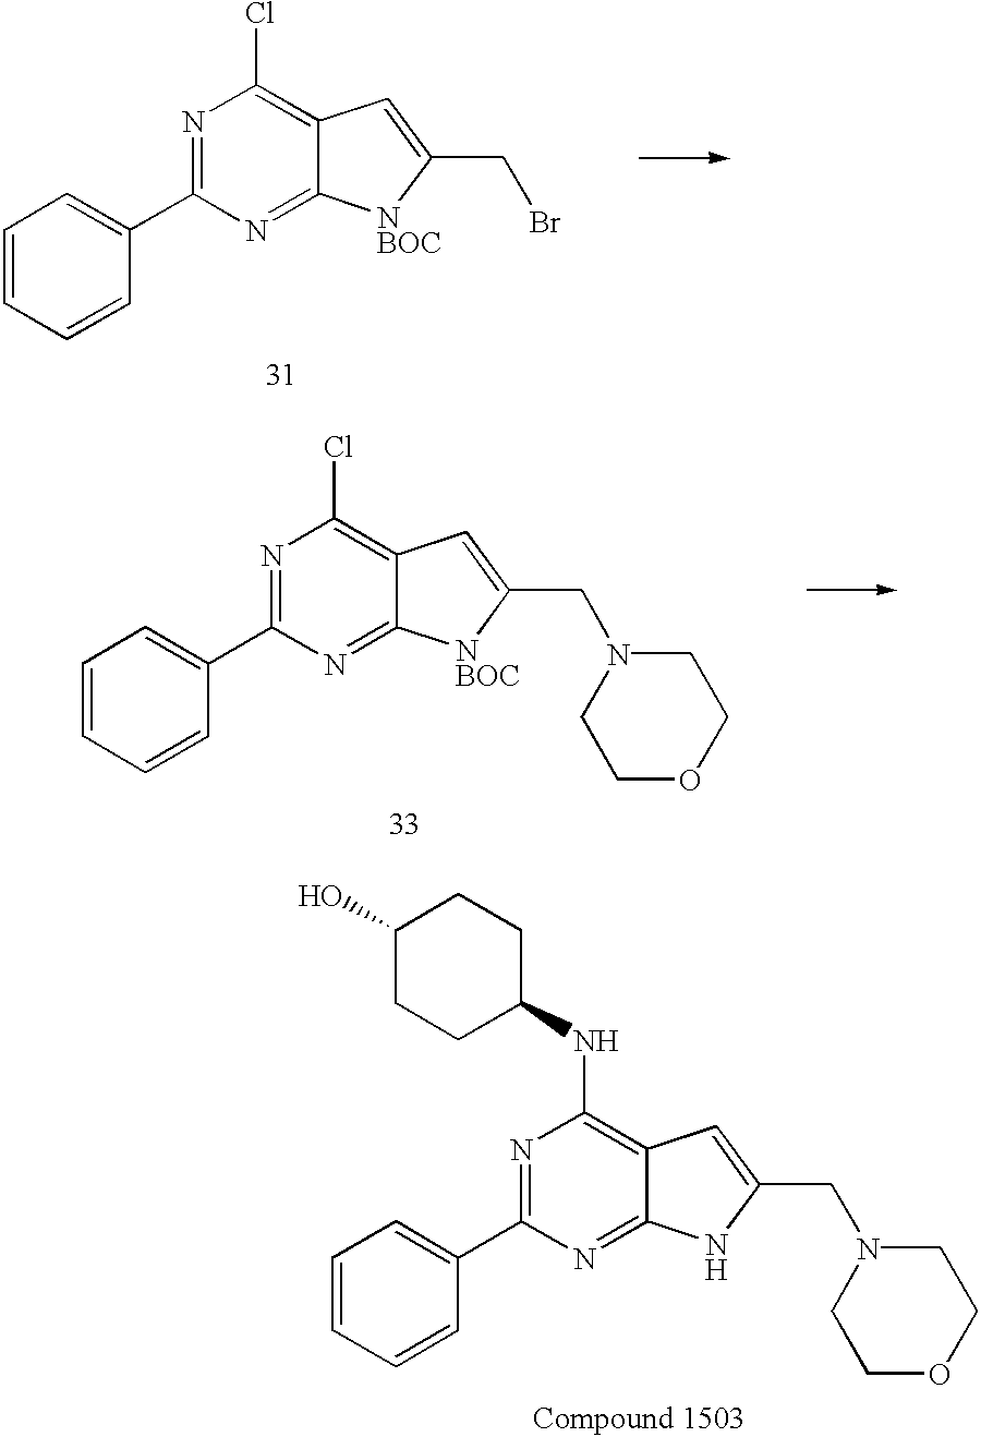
C1=CC=CC(C2=NC(Cl)=C3C(=N2)[NBOC]C(CBr)=C3)=C1.C1=CC=CC(C2=NC(Cl)=C3C(=N2)[NBOC]C(CN2CCOCC2)=C3)=C1.C1=CC=CC(C2=NC(NC3CCC(O)CC3)=C3C(=N2)NC(CN2CCOCC2)=C3)=C1
